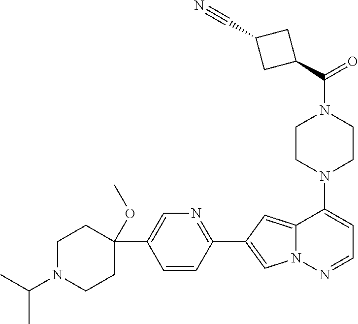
N1(C2=CC=NN3C2=CC(C2=NC=C(C4(OC)CCN(C(C)C)CC4)C=C2)=C3)CCN(C(=O)C2CC(C#N)C2)CC1
